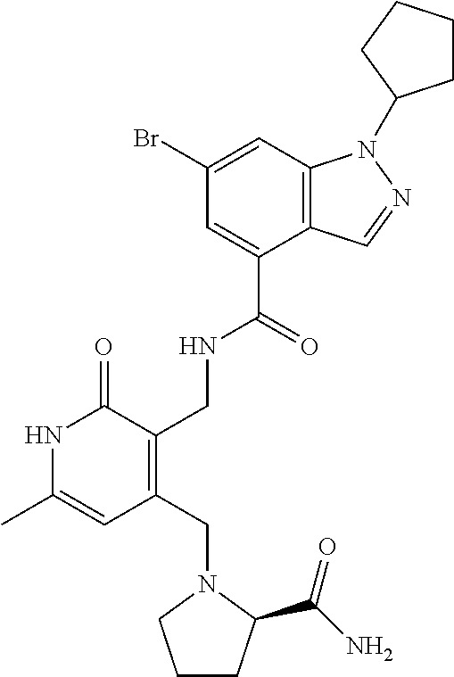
BrC1=CC2=C(C(C(=O)NCC3=C(CN4CCCC4C(N)=O)C=C(C)NC3=O)=C1)C=NN2C1CCCC1
